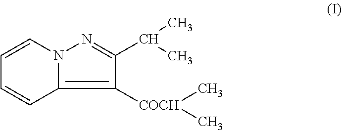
C1([COCH](C)C)=C2N(N=C1C(C)C)C=CC=C2
